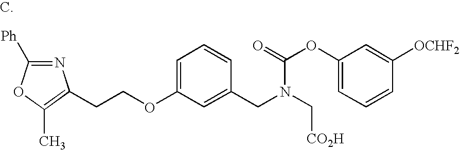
N1=C([Ph])OC(C)=C1CCOC1=CC=CC(CN(C[CO2H])C(=O)OC2=CC=CC([OCHF2])=C2)=C1
